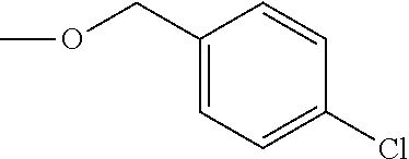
COCC1=CC=C(Cl)C=C1
